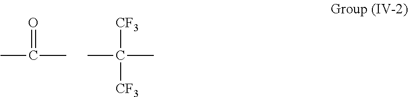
CC(=O)C.CC([CF3])(C)[CF3]
